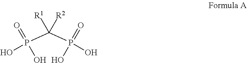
P(C(P(=O)(O)O)([R1])[R2])(=O)(O)O
